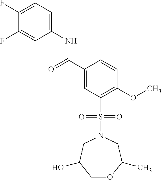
C1(F)=CC=C(NC(C2=CC(S(=O)(=O)N3CC(O)COC(C)C3)=C(OC)C=C2)=O)C=C1F
